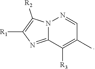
N12C(=NC([R1])=C1[R2])C([R3])=C(C)C=N2
